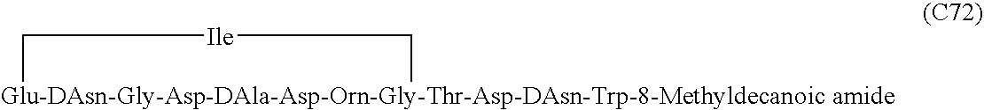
[Glu-DAsn-Gly-Asp-DAla-Asp-Orn-Gly-Thr-Asp-DAsn-Trp-8-Methyldecanoic amide]1C[Ile]C1
